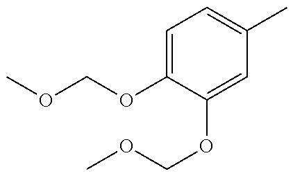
C1=C(OCOC)C(OCOC)=CC(C)=C1
